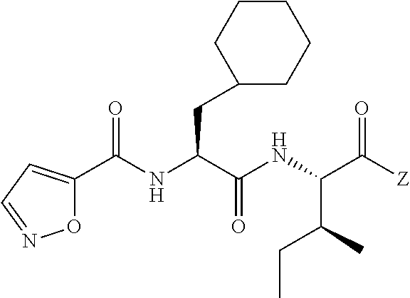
N(C(C(NC(C([Z])=O)C(C)CC)=O)CC1CCCCC1)C(=O)C1=CC=NO1
